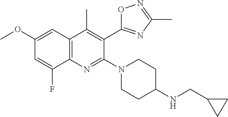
C1(OC)=CC2=C(N=C(N3CCC(NCC4CC4)CC3)C(C3=NC(C)=NO3)=C2C)C(F)=C1
